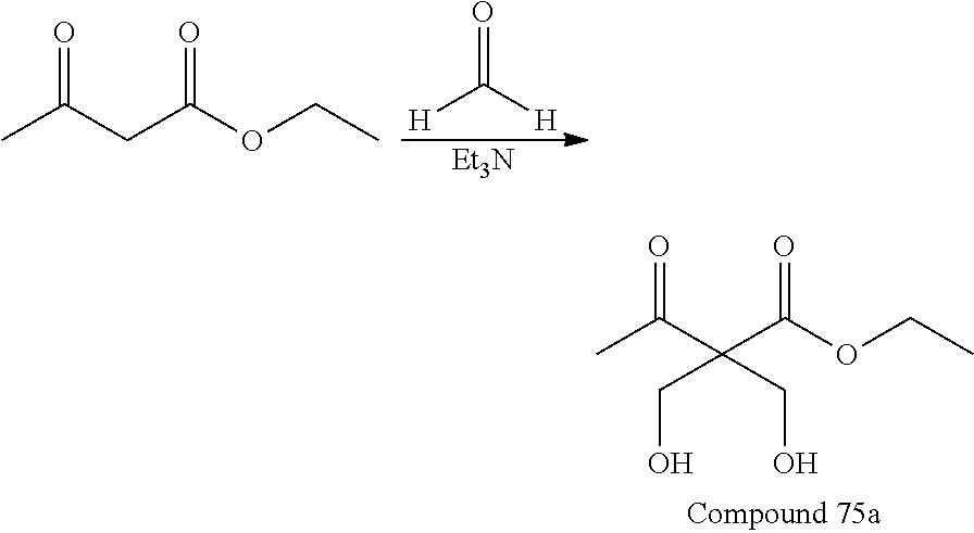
O=C(CC(OCC)=O)C.O=C([H])[H].[Et3N].O=C(C(C(OCC)=O)(CO)CO)C
